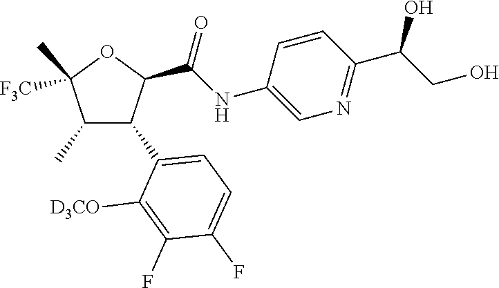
C1(C)C(C2=CC=C(F)C(F)=C2[D3CO])C(C(NC2=CN=C(C(CO)O)C=C2)=O)OC1(C)[F3C]
